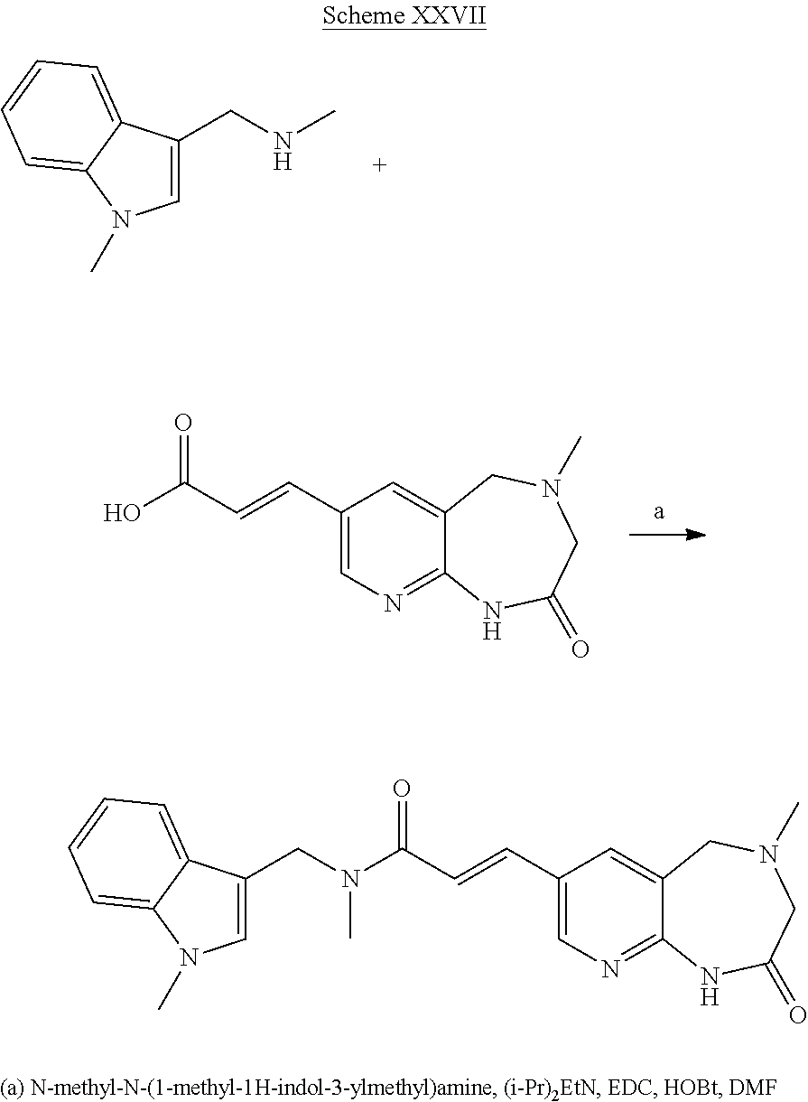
C1=C(CNC)C2=CC=CC=C2N1C.C1(C=CC(O)=O)=CN=C2C(=C1)CN(C)CC(=O)N2.C1(C=CC(N(CC2=CN(C)C3=CC=CC=C23)C)=O)=CN=C2C(=C1)CN(C)CC(=O)N2
